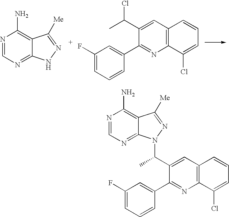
N1=CN=C2C(=C1N)C([Me])=NN2.C12=C(C=C(C(C)Cl)C(C3=CC(F)=CC=C3)=N1)C=CC=C2Cl.C12=C(C=C(C(C)N3C4=NC=NC(N)=C4C([Me])=N3)C(C3=CC(F)=CC=C3)=N1)C=CC=C2Cl
